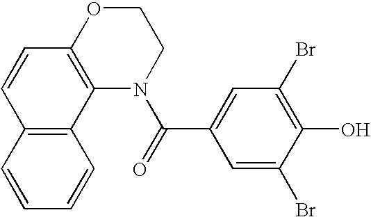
N1(C(=O)C2=CC(Br)=C(O)C(Br)=C2)CCOC2=C1C1=C(C=C2)C=CC=C1
